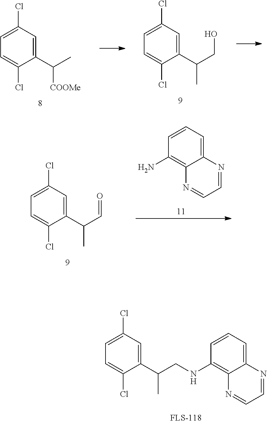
C1(C(C)[COOMe])=CC(Cl)=CC=C1Cl.C1(C(CO)C)=CC(Cl)=CC=C1Cl.C1(C(C=O)C)=CC(Cl)=CC=C1Cl.C12=CC=CC(N)=C1N=CC=N2.C1(C(CNC2=C3C(=CC=C2)N=CC=N3)C)=CC(Cl)=CC=C1Cl
